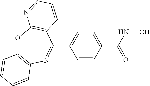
O1C2=C(N=C(C3=CC=C(C(NO)=O)C=C3)C3=C1N=CC=C3)C=CC=C2
